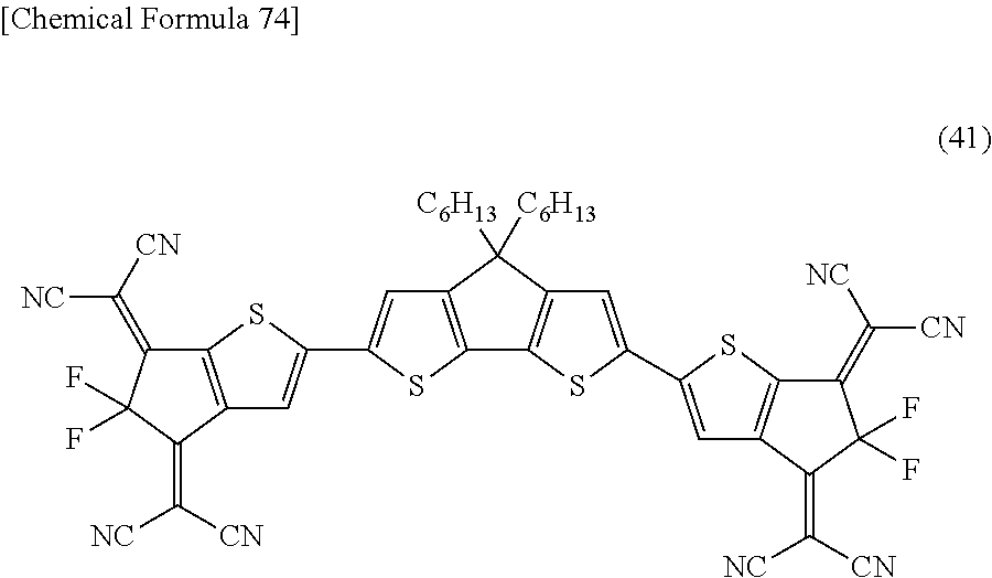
C1=C(C2=CC3=C(C(=C([CN])[NC])C(F)(F)C3=C([NC])[CN])S2)SC2=C1C([C6H13])([C6H13])C1=C2SC(C2=CC3=C(S2)C(=C([NC])[CN])C(F)(F)C3=C([CN])[NC])=C1
